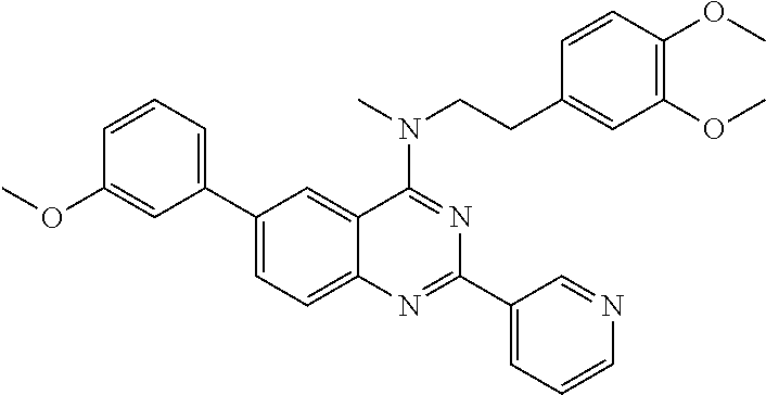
C1(C2=CC=CC(OC)=C2)=CC=C2C(=C1)C(N(CCC1=CC(OC)=C(OC)C=C1)C)=NC(C1=CC=CN=C1)=N2
